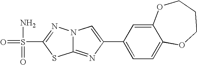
N12C(=NC(C3=CC=C4C(=C3)OCCCO4)=C1)SC(S(=O)(N)=O)=N2
